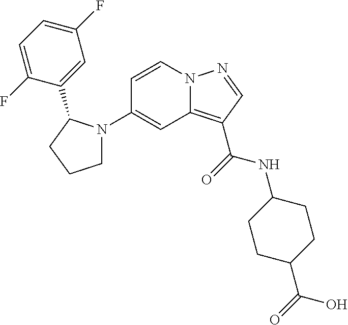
C1(N2CCCC2C2=CC(F)=CC=C2F)=CC2=C(C(=O)NC3CCC(C(O)=O)CC3)C=NN2C=C1
